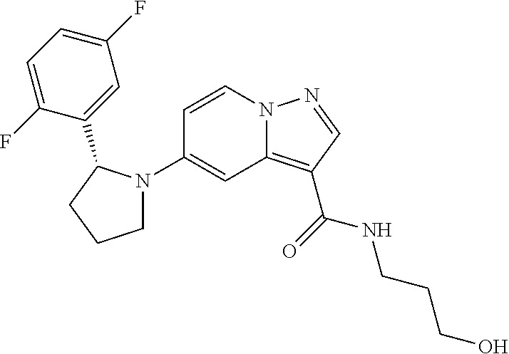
N12C(=C(C(=O)NCCCO)C=N1)C=C(N1CCCC1C1=CC(F)=CC=C1F)C=C2
